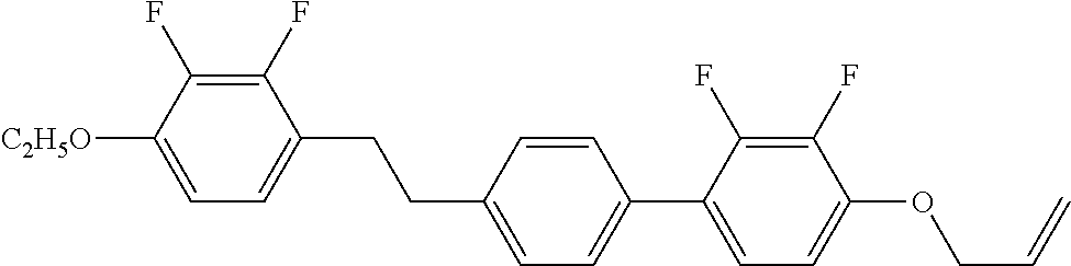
C1(F)=C(F)C([C2H5O])=CC=C1CCC1=CC=C(C2=CC=C(OCC=C)C(F)=C2F)C=C1
